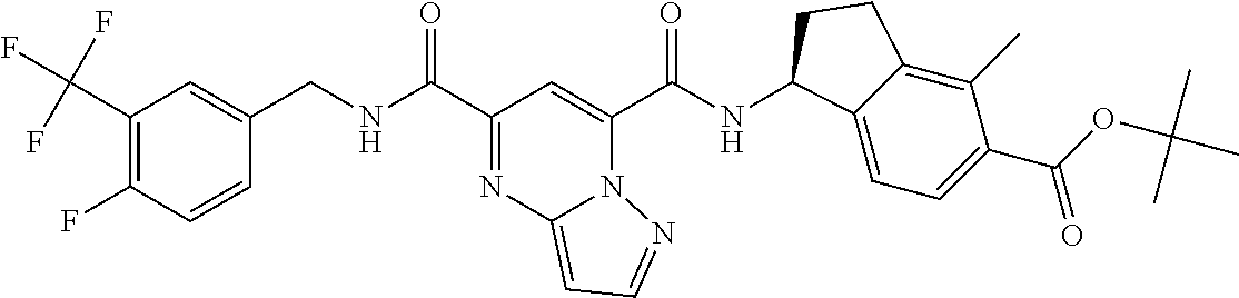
C1(C(F)(F)F)=C(F)C=CC(CNC(C2=NC3=CC=NN3C(C(NC3C4=CC=C(C(OC(C)(C)C)=O)C(C)=C4CC3)=O)=C2)=O)=C1
